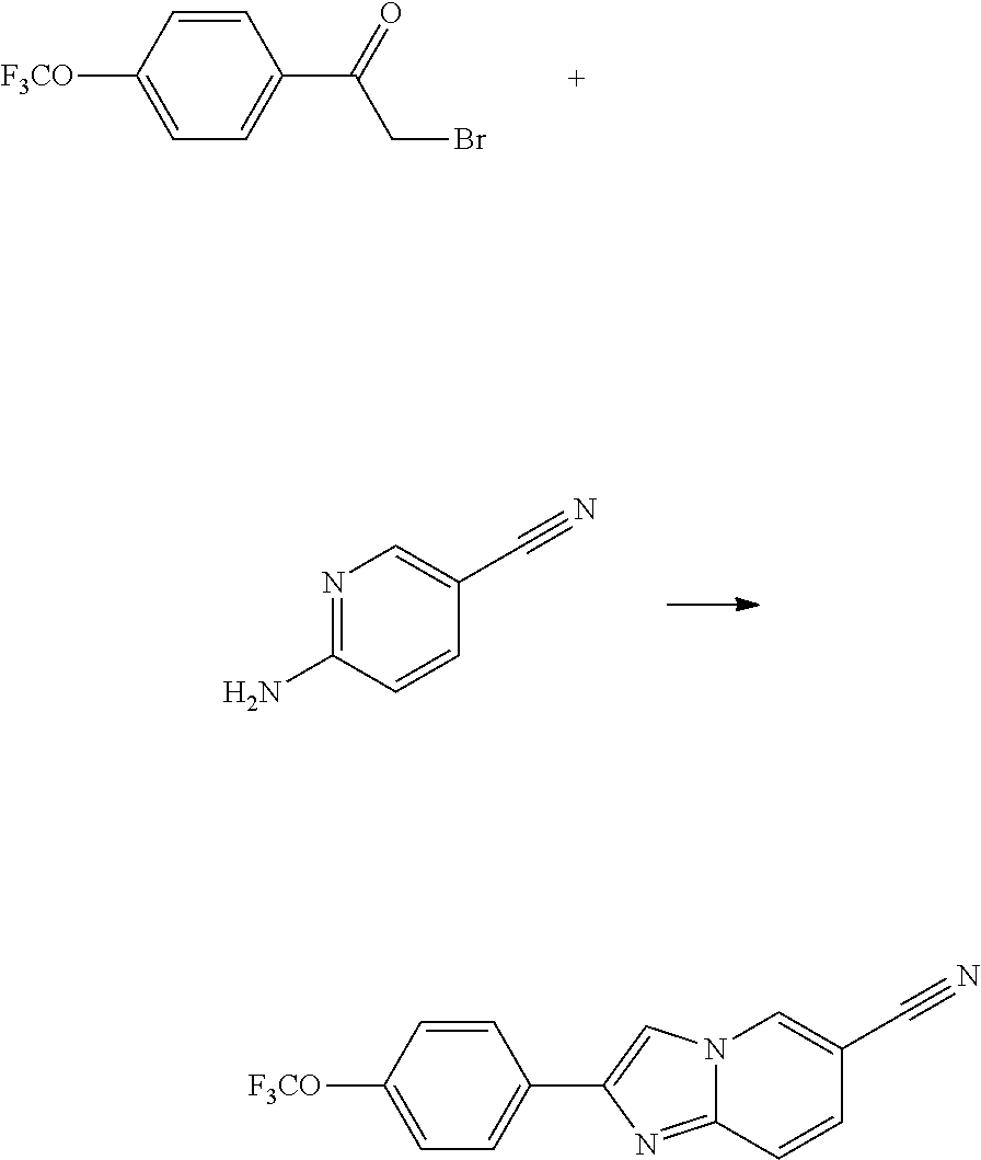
C1=CC([F3CO])=CC=C1C(=O)CBr.N1=C(N)C=CC(C#N)=C1.C1=CC([F3CO])=CC=C1C1=CN2C(=N1)C=CC(C#N)=C2
